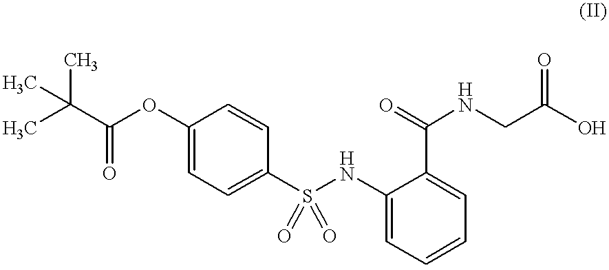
C1(OC(C(C)(C)C)=O)=CC=C(S(NC2=CC=CC=C2C(NCC(O)=O)=O)(=O)=O)C=C1
